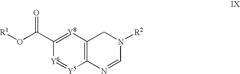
C12=C([Y8]=C(C(O[R1])=O)[Y6]=[Y5]1)CN([R2])C=N2
